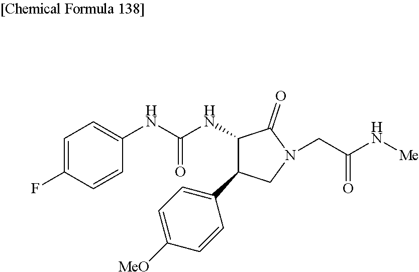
C1=C(F)C=CC(NC(NC2C(=O)N(CC(N[Me])=O)CC2C2=CC=C([MeO])C=C2)=O)=C1
